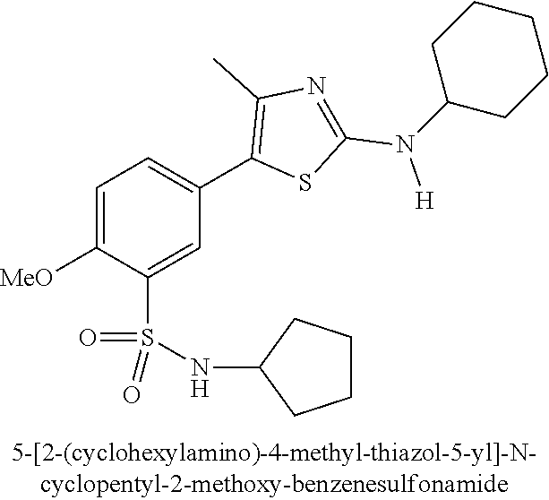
C1=C([MeO])C(S(NC2CCCC2)(=O)=O)=CC(C2=C(C)N=C(N([H])C3CCCCC3)S2)=C1
